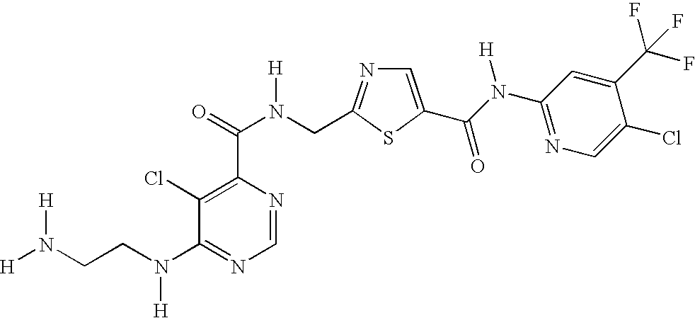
C1=C(C(N(C2=NC=C(Cl)C(C(F)(F)F)=C2)[H])=O)SC(CN(C(=O)C2=C(Cl)C(N(CCN([H])[H])[H])=NC=N2)[H])=N1
